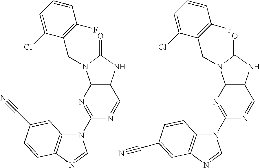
C12=C(NC(=O)N1CC1=C(F)C=CC=C1Cl)C=NC(N1C3=C(N=C1)C=CC(C#N)=C3)=N2.C12=C(NC(=O)N1CC1=C(F)C=CC=C1Cl)C=NC(N1C3=C(N=C1)C=C(C#N)C=C3)=N2
